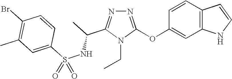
N1=C(OC2=CC3=C(C=C2)C=CN3)N(CC)C(C(C)NS(C2=CC(C)=C(Br)C=C2)(=O)=O)=N1
